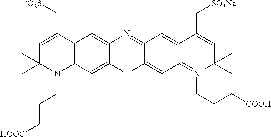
C12=C(C=C3C(=C1)N=C1C(=CC4=[N+](CCC[COOH])C(C)(C)C=C(C[SO3Na])C4=C1)O3)N(CCC[HOOC])C(C)(C)C=C2C[-O3S]
